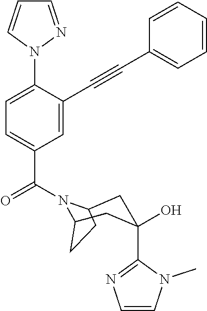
C1=NN(C2=CC=C(C(=O)N3CCCC3CC(C)(O)C3=NC=CN3C)C=C2C#CC2=CC=CC=C2)C=C1
